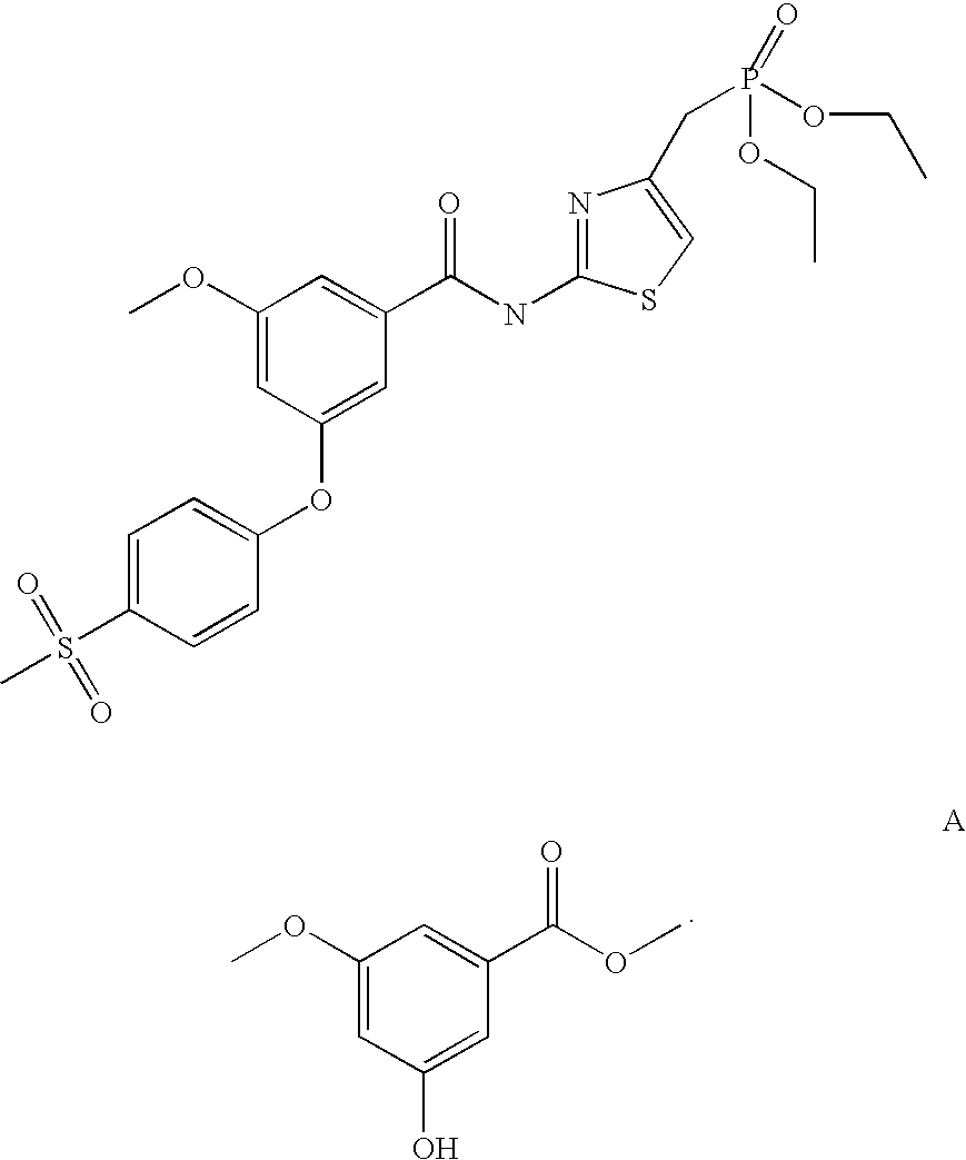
COC(C1=CC(OC)=CC(O)=C1)=O.N1=C(NC(C2=CC(OC)=CC(OC3=CC=C(S(C)(=O)=O)C=C3)=C2)=O)SC=C1CP(=O)(OCC)OCC
